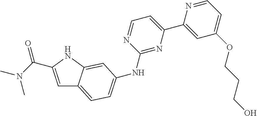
C(N(C)C)(=O)C1=CC2=CC=C(NC3=NC(C4=CC(OCCCO)=CC=N4)=CC=N3)C=C2N1
